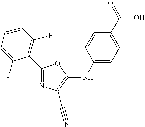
C1(C2=NC(C#N)=C(NC3=CC=C(C(O)=O)C=C3)O2)=C(F)C=CC=C1F
